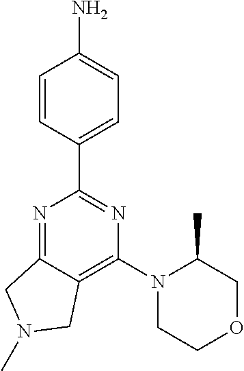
N1=C2C(=C(N3CCOCC3C)N=C1C1=CC=C(N)C=C1)CN(C)C2
